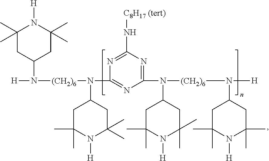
C1(C)(C)CC(N([H])[(CH2)6]N(C2CC(C)(C)N([H])C(C)(C)C2)C2=NC(N([(CH2)6]N(C3CC(C)(C)N([H])C(C)(C)C3)[H])C3CC(C)(C)N([H])C(C)(C)C3)=NC(N[C8H17 (tert)])=N2)CC(C)(C)N1[H]
